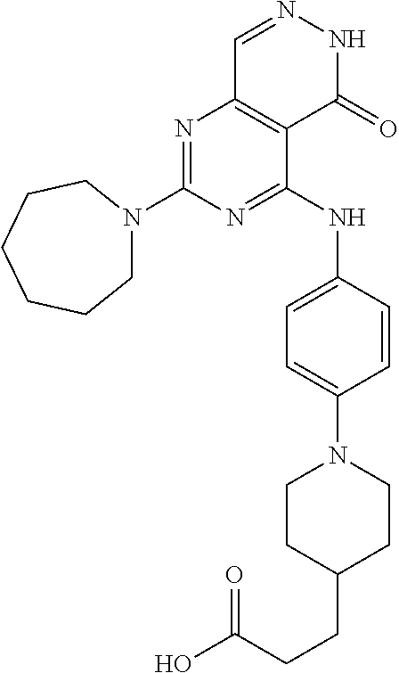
N1=C(N2CCCCCC2)N=C(NC2=CC=C(N3CCC(CCC(O)=O)CC3)C=C2)C2=C1C=NNC2=O
